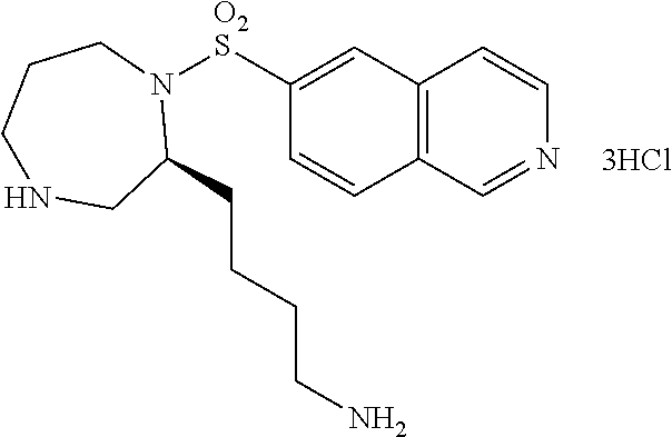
C1([O2S]N2CCCNCC2CCCCN)=CC2=C(C=C1)C=NC=C2
